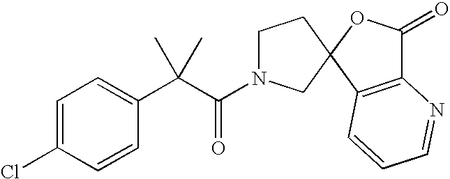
C1(C(C(=O)N2CCC3(C2)C2=C(C(=O)O3)N=CC=C2)(C)C)=CC=C(Cl)C=C1
